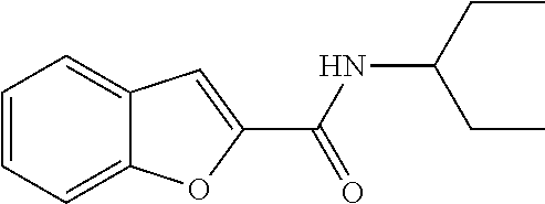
C1=CC=C2C(=C1)C=C(C(NC(CC)CC)=O)O2
